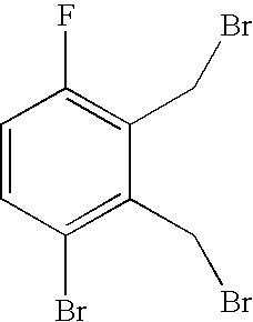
C1=CC(Br)=C(CBr)C(CBr)=C1F
